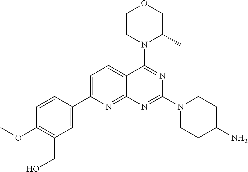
C1=C(C2=CC(CO)=C(OC)C=C2)N=C2C(=C1)C(N1C(C)COCC1)=NC(N1CCC(N)CC1)=N2
